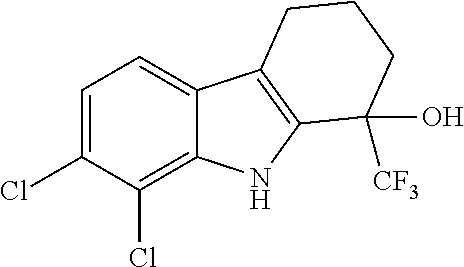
C1=C(Cl)C(Cl)=C2C(=C1)C1=C(N2)C([CF3])(O)CCC1
